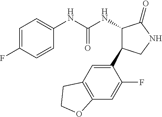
C1=C(F)C=CC(NC(NC2C(C3=CC4=C(C=C3F)OCC4)CNC2=O)=O)=C1
